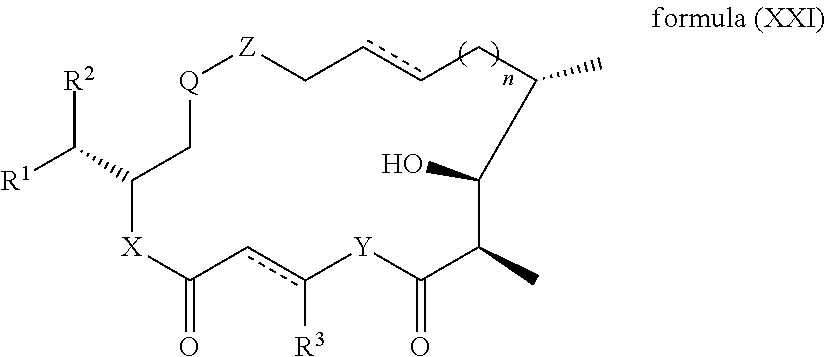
C1(C([R1])[R2])[X]C(=O)cc([R3])[Y]C(=O)C(C)C(O)C(C)CccC[Z][Q]C1
